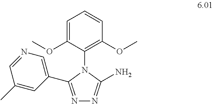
N1=C(C2=CN=CC(C)=C2)N(C2=C(OC)C=CC=C2OC)C(N)=N1
